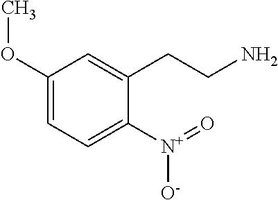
C1(OC)=CC=C([N+](=O)[O-])C(CCN)=C1
